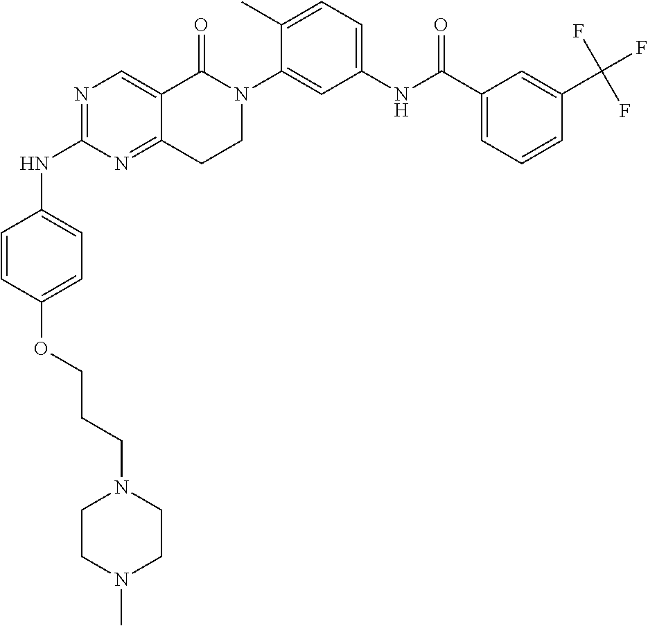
N1=C(NC2=CC=C(OCCCN3CCN(C)CC3)C=C2)N=C2C(=C1)C(=O)N(C1=CC(NC(C3=CC=CC(C(F)(F)F)=C3)=O)=CC=C1C)CC2
